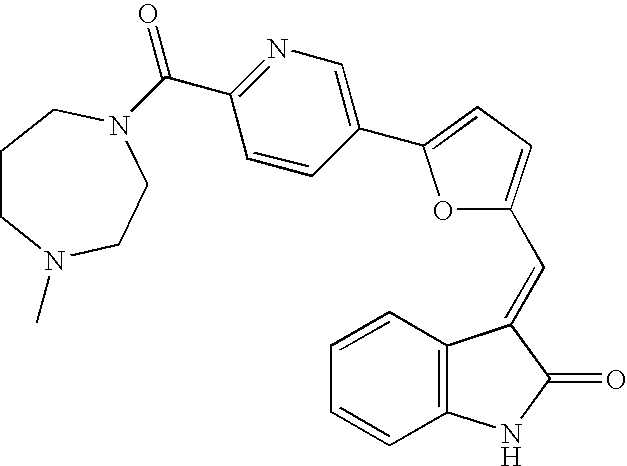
C1=CC2=C(C=C1)NC(=O)C2=CC1=CC=C(C2=CN=C(C(=O)N3CCN(C)CCC3)C=C2)O1
